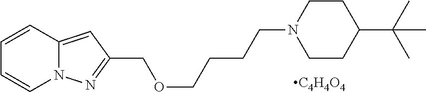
C1=CC=CN2C1=CC(COCCCCN1CCC(C(C)(C)C)CC1)=N2.[C4H4O4]
